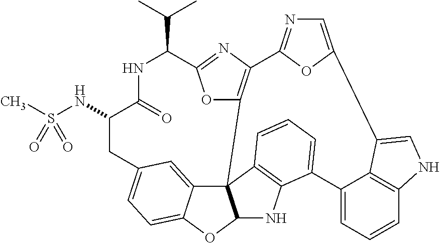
CS(=O)(NC1CC2=CC=C3C(=C2)C24C(O3)NC3=C2C=CC=C3C2=CC=CC3=C2C(=CN3)C2=CN=C(C3=C4OC(=N3)C(C(C)C)NC1=O)O2)=O
